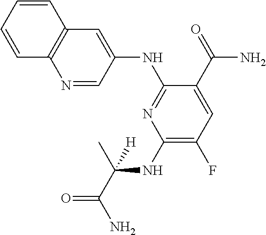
C1(NC(C)(C(=O)N)[H])=C(F)C=C(C(=O)N)C(NC2=CC3=C(N=C2)C=CC=C3)=N1
